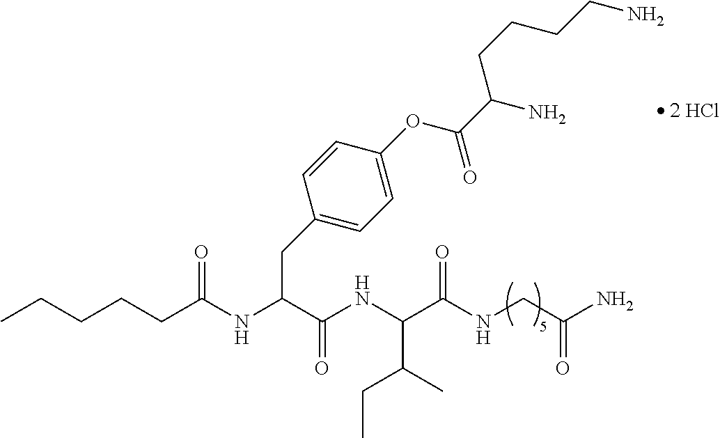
CCCCCC(NC(C(NC(C(NCC(N)=O)=O)C(C)CC)=O)CC1=CC=C(OC(C(N)CCCCN)=O)C=C1)=O
